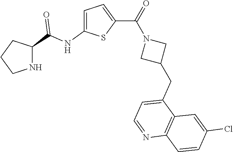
C1CNC(C(NC2=CC=C(C(=O)N3CC(CC4=CC=NC5=C4C=C(Cl)C=C5)C3)S2)=O)C1
